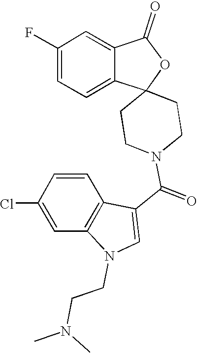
C1(=O)C2=CC(F)=CC=C2C2(O1)CCN(C(C1=CN(CCN(C)C)C3=C1C=CC(Cl)=C3)=O)CC2
